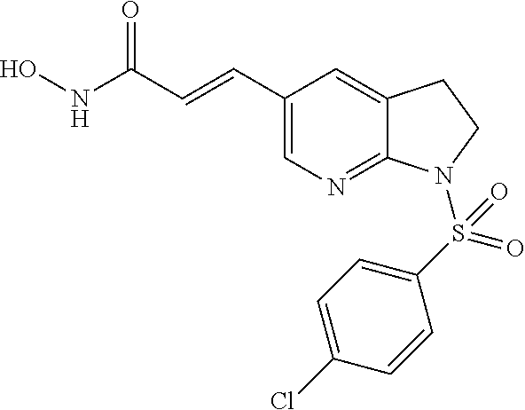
C1(C=CC(=O)NO)=CN=C2C(=C1)CCN2S(C1=CC=C(Cl)C=C1)(=O)=O
